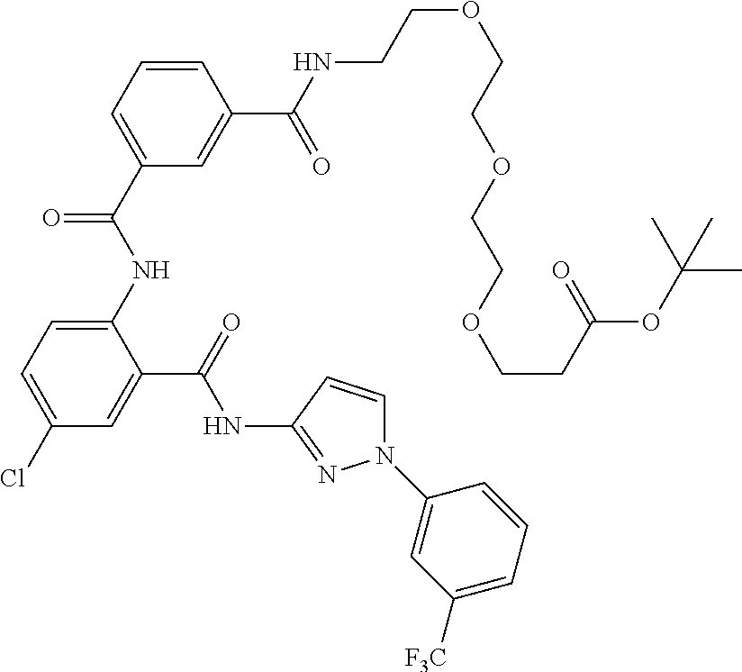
C1(NC(C2=CC=CC(C(NCCOCCOCCOCCC(OC(C)(C)C)=O)=O)=C2)=O)=CC=C(Cl)C=C1C(=O)NC1=NN(C2=CC([F3C])=CC=C2)C=C1
